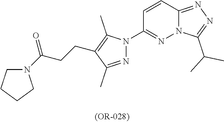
C12=NN=C(C(C)C)N1N=C(N1N=C(C)C(CCC(N3CCCC3)=O)=C1C)C=C2
